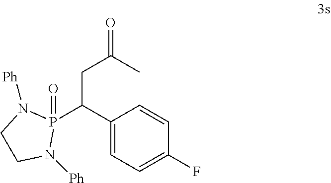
P1(C(CC(=O)C)C2=CC=C(F)C=C2)(=O)N([Ph])CCN1[Ph]
